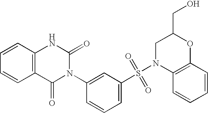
C1=CC2=C(C=C1)C(=O)N(C1=CC(S(N3C4=C(OC(CO)C3)C=CC=C4)(=O)=O)=CC=C1)C(=O)N2
